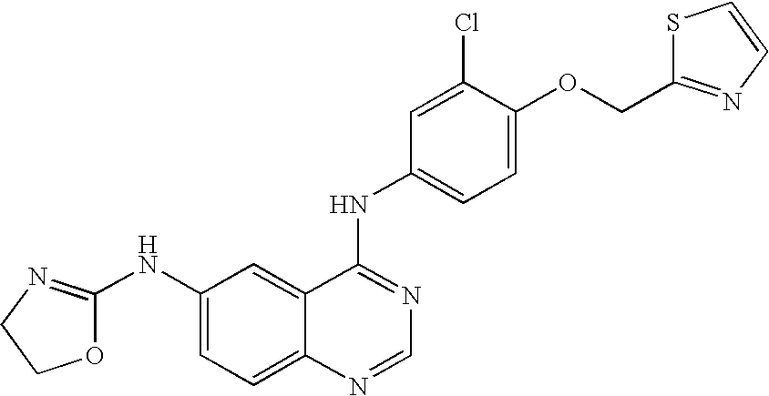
O1C(NC2=CC=C3C(=C2)C(NC2=CC=C(OCC4=NC=CS4)C(Cl)=C2)=NC=N3)=NCC1
